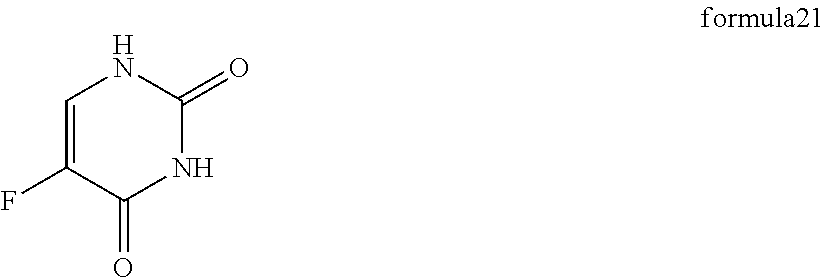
C1=C(F)C(=O)NC(=O)N1
